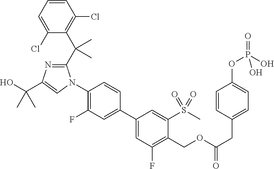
C1=C(Cl)C(C(C2=NC(C(O)(C)C)=CN2C2=C(F)C=C(C3=CC(F)=C(COC(CC4=CC=C(OP(=O)(O)O)C=C4)=O)C(S(C)(=O)=O)=C3)C=C2)(C)C)=C(Cl)C=C1
